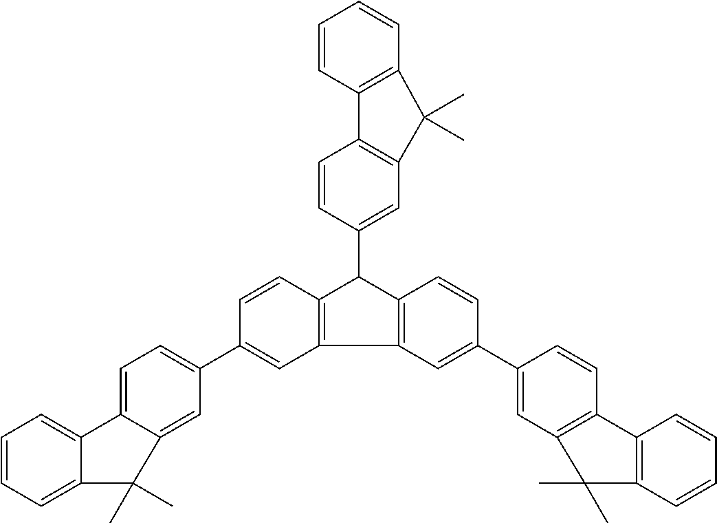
C1=CC2=C(C=C1)C(C)(C)C1=C2C=CC(C2C3=C(C4=C2C=CC(C2=CC5=C(C=C2)C2=C(C=CC=C2)C5(C)C)=C4)C=C(C2=CC=C4C(=C2)C(C)(C)C2=CC=CC=C42)C=C3)=C1
